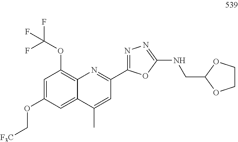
C1=C(OC[F3C])C=C2C(=C1OC(F)(F)F)N=C(C1=NN=C(NCC3OCCO3)O1)C=C2C
